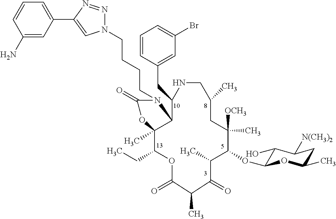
C(CCN1C(=O)OC2(C)C(CC)OC(=O)C(C)C(=O)C(C)C(OC3C(O)C([N(CH3)2])CC(C)O3)C([OCH3])(C)CC(C)CNC(CC3=CC(Br)=CC=C3)C12)CN1N=NC(C2=CC=CC(N)=C2)=C1
